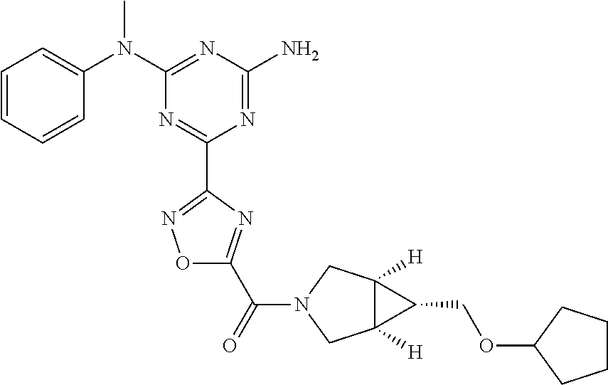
C1=CC=CC(N(C2=NC(N)=NC(C3=NOC(C(=O)N4CC5([H])C([H])(C4)C5COC4CCCC4)=N3)=N2)C)=C1
